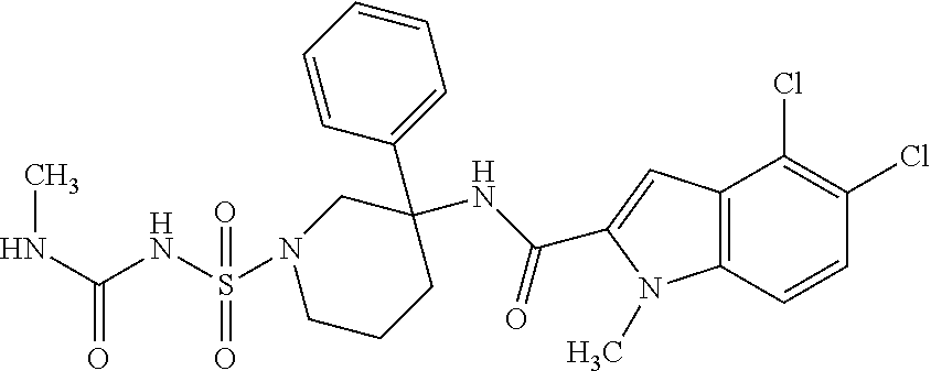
CNC(NS(=O)(N1CCCC(C2=CC=CC=C2)(NC(=O)C2=CC3=C(N2C)C=CC(Cl)=C3Cl)C1)=O)=O
